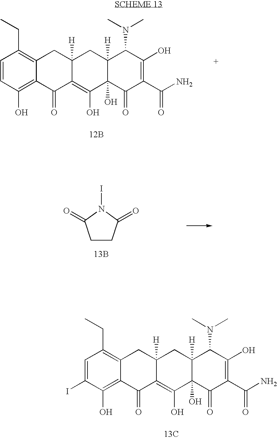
C1=CC(O)=C2C(=C1CC)CC1([H])C(=C(O)C3(O)C([H])(C1)C(N(C)C)C(O)=C(C(N)=O)C3=O)C2=O.[12B].C1CC(=O)N(I)C1=O.[13B].C1=C(I)C(O)=C2C(=C1CC)CC1([H])C(=C(O)C3(O)C([H])(C1)C(N(C)C)C(O)=C(C(N)=O)C3=O)C2=O.[13C]
